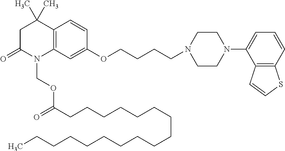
C1C(=O)N(COC(=O)CCCCCCCCCCCCCCCCC)C2=C(C1(C)C)C=CC(OCCCCN1CCN(C3=CC=CC4=C3C=CS4)CC1)=C2
